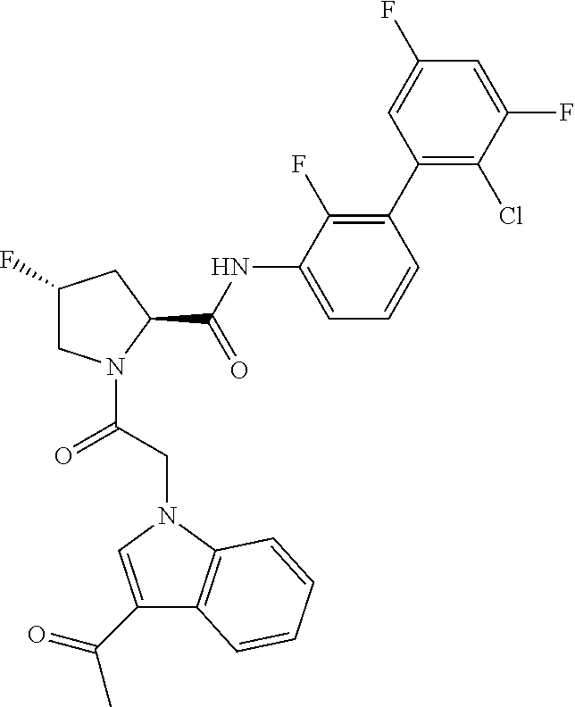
C1(F)CN(C(CN2C3=C(C(C(=O)C)=C2)C=CC=C3)=O)C(C(NC2=CC=CC(C3=C(Cl)C(F)=CC(F)=C3)=C2F)=O)C1
